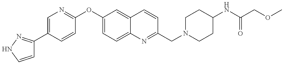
C1=CNN=C1C1=CN=C(OC2=CC=C3C(=C2)C=CC(CN2CCC(NC(=O)COC)CC2)=N3)C=C1
